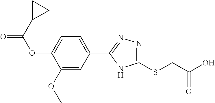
C1(OC)=CC(C2=NN=C(SCC(O)=O)N2)=CC=C1OC(=O)C1CC1
